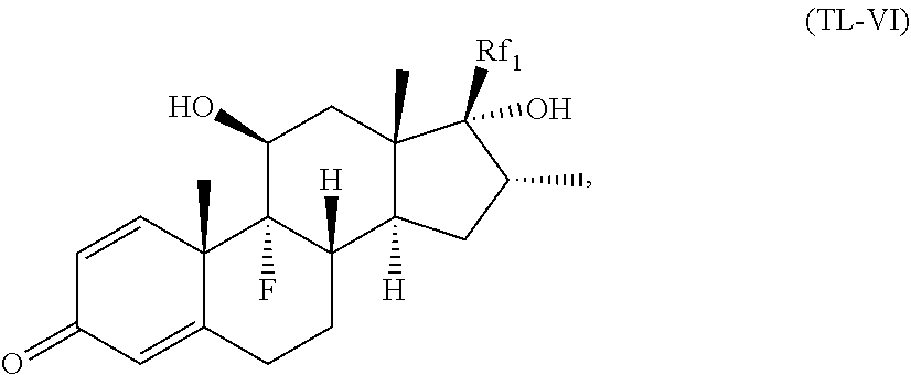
C1=CC2(C)C(=CC1=O)CCC1([H])C2(F)C(O)CC2(C)C1([H])CC(C)C2([Rf1])O
